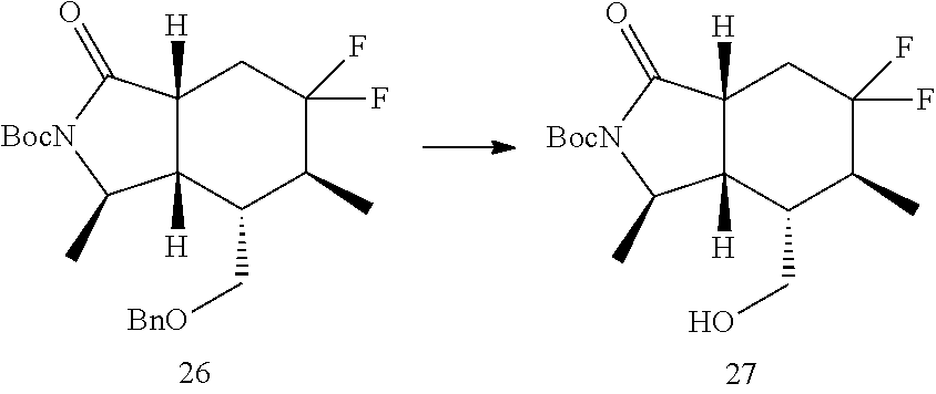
C12([H])C([H])(C(C[BnO])C(C)C(F)(F)C1)C(C)[BocN]C2=O.C12([H])C([H])(C(CO)C(C)C(F)(F)C1)C(C)[BocN]C2=O
